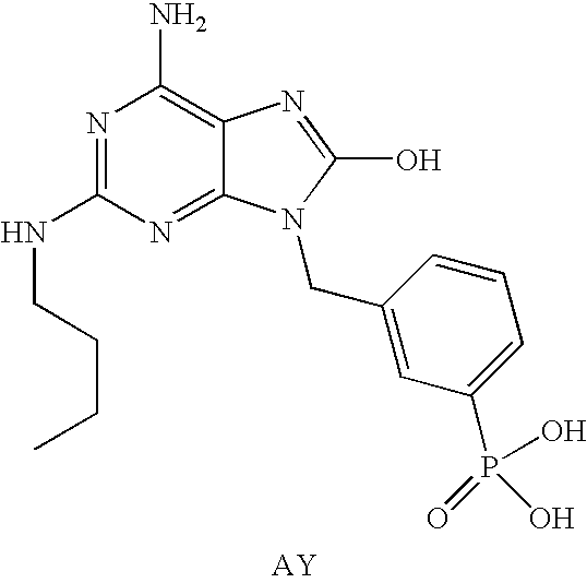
N1=C(NCCCC)N=C2C(=C1N)N=C(O)N2CC1=CC(P(=O)(O)O)=CC=C1
